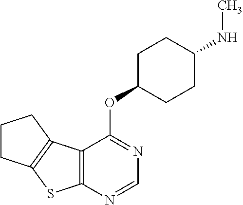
C1CC2=C(C1)C1=C(S2)N=CN=C1OC1CCC(NC)CC1
